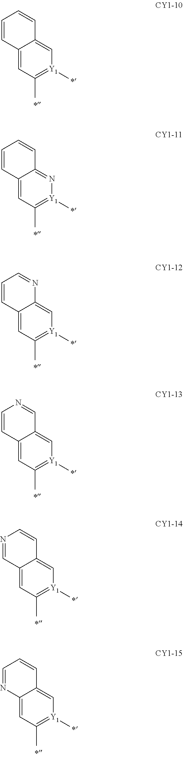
C12=CC(C)=[Y1](C)C=C1C=CC=C2.C12=CC(C)=[Y1](C)N=C1C=CC=C2.C12=CC(C)=[Y1](C)C=C1N=CC=C2.C12=CC(C)=[Y1](C)C=C1C=NC=C2.C12=CC(C)=[Y1](C)C=C1C=CN=C2.C12=CC(C)=[Y1](C)C=C1C=CC=N2
